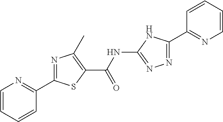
N1=C(C2=NC=CC=C2)SC(C(NC2=NN=C(C3=NC=CC=C3)N2)=O)=C1C
